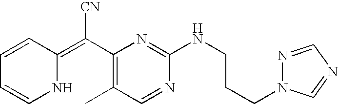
N1C(=C(C2=C(C)C=NC(NCCCN3N=CN=C3)=N2)[CN])C=CC=C1
